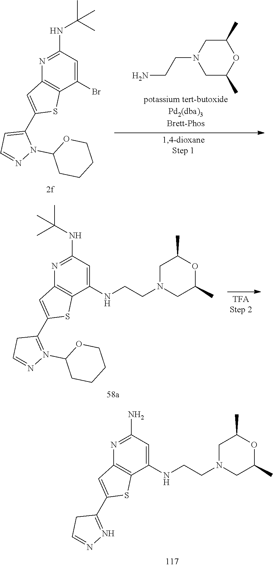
N1=C(N)C=C(NCCN2CC(C)OC(C)C2)C2=C1C=C(C1=NN=CC1)S2.N1=C(NC(C)(C)C)C=C(NCCN2CC(C)OC(C)C2)C2=C1C=C(C1=N(C3CCCCO3)N=CC1)S2.N1=C(NC(C)(C)C)C=C(Br)C2=C1C=C(C1=CC=NN1C1CCCCO1)S2.C1N(CCN)CC(C)OC1C
